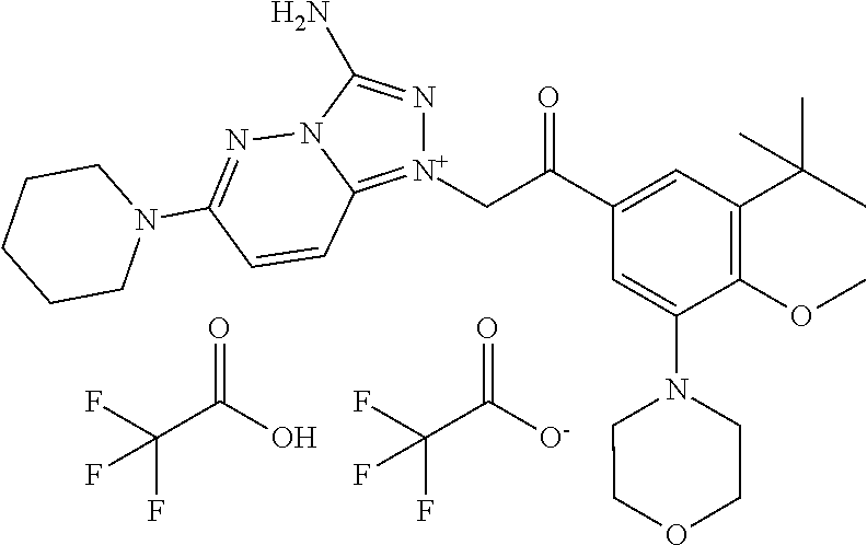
C(C([O-])=O)(F)(F)F.C(C(O)=O)(F)(F)F.[N+]1(CC(=O)C2=CC(C(C)(C)C)=C(OC)C(N3CCOCC3)=C2)=C2N(C(N)=N1)N=C(N1CCCCC1)C=C2
